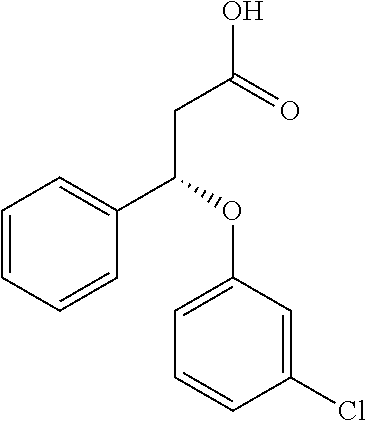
C1(C(OC2=CC=CC(Cl)=C2)CC(O)=O)=CC=CC=C1
